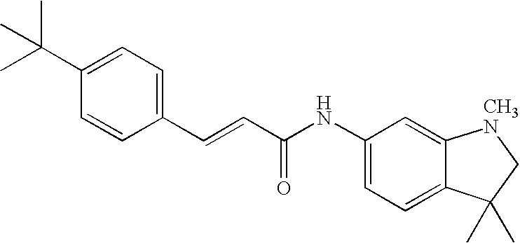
CC(C1=CC=C(C=CC(NC2=CC=C3C(=C2)[CH3N]CC3(C)C)=O)C=C1)(C)C
